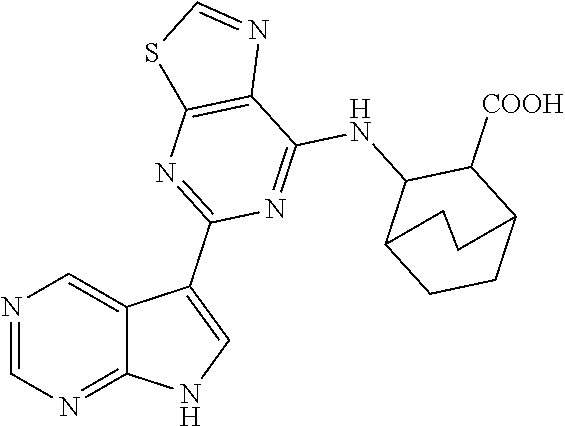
C12=C(C(NC3C([COOH])C4CCC3CC4)=NC(C3=CNC4=NC=NC=C34)=N1)N=CS2
